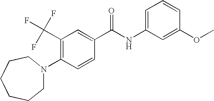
C1(C(F)(F)F)=C(N2CCCCCC2)C=CC(C(NC2=CC=CC(OC)=C2)=O)=C1
